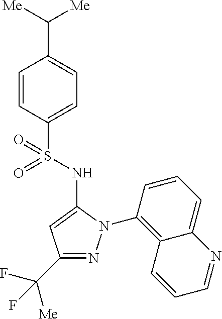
C1(C([Me])[Me])=CC=C(S(=O)(=O)NC2=CC(C([Me])(F)F)=NN2C2=C3C(=CC=C2)N=CC=C3)C=C1
